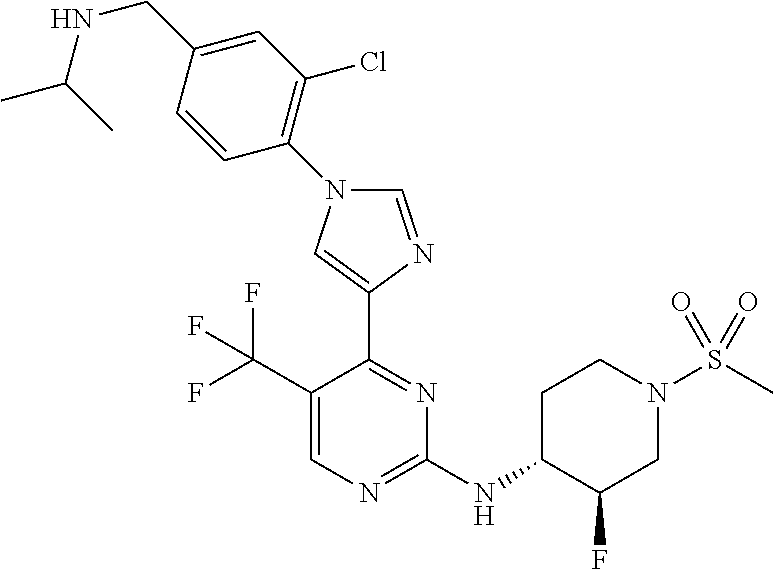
C1=NC(C2=NC(NC3C(F)CN(S(C)(=O)=O)CC3)=NC=C2C(F)(F)F)=CN1C1=C(Cl)C=C(CNC(C)C)C=C1
